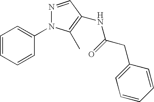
C1=CC=CC(N2N=CC(NC(CC3=CC=CC=C3)=O)=C2C)=C1
